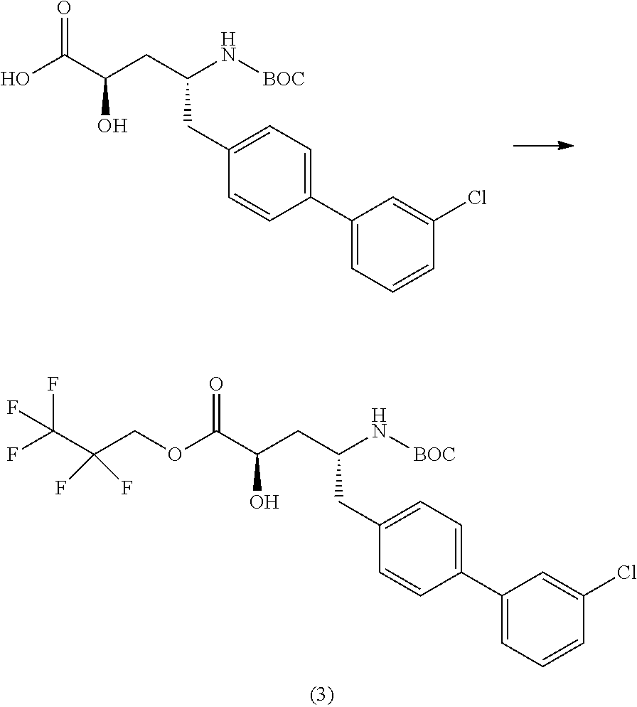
O(C(C(CC(N[BOC])CC1=CC=C(C2=CC=CC(Cl)=C2)C=C1)O)=O)CC(C(F)(F)F)(F)F.OC(C(CC(N[BOC])CC1=CC=C(C2=CC=CC(Cl)=C2)C=C1)O)=O
